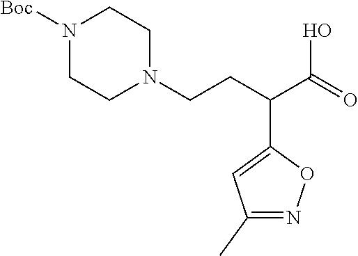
C1(C)=NOC(C(CCN2CCN([Boc])CC2)C(=O)O)=C1
